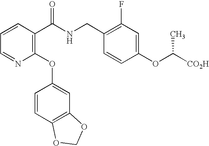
C1=CC(C(NCC2=C(F)C=C(OC([CO2H])C)C=C2)=O)=C(OC2=CC3=C(C=C2)OCO3)N=C1
